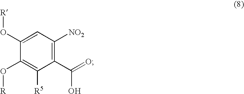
C1(O[R])=CC([NO2])=C(C(=O)O)C([R5])=C1O[R]
